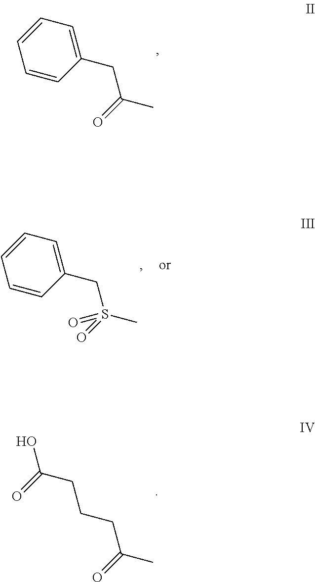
C1=CC(CC(C)=O)=CC=C1.C1=CC(CS(C)(=O)=O)=CC=C1.OC(CCCC(=O)C)=O
